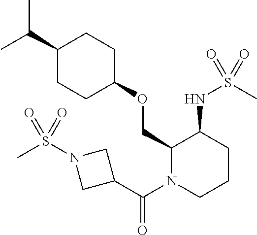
C(C1CCC(OCC2N(C(C3CN(S(C)(=O)=O)C3)=O)CCCC2NS(C)(=O)=O)CC1)(C)C
